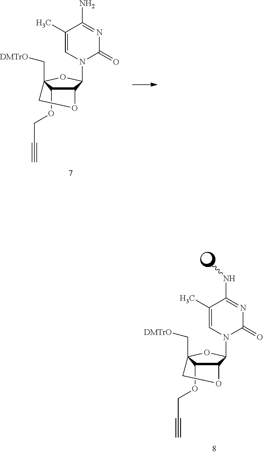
C12C(OCC#C)C(C[DMTrO])(OC1N1C(=O)N=C(N)C(C)=C1)CO2.C12C(OCC#C)C(C[DMTrO])(OC1N1C(=O)N=C(NC)C(C)=C1)CO2
